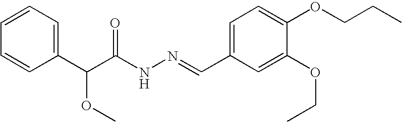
C1=CC(C(C(NN=CC2=CC=C(OCCC)C(OCC)=C2)=O)OC)=CC=C1
